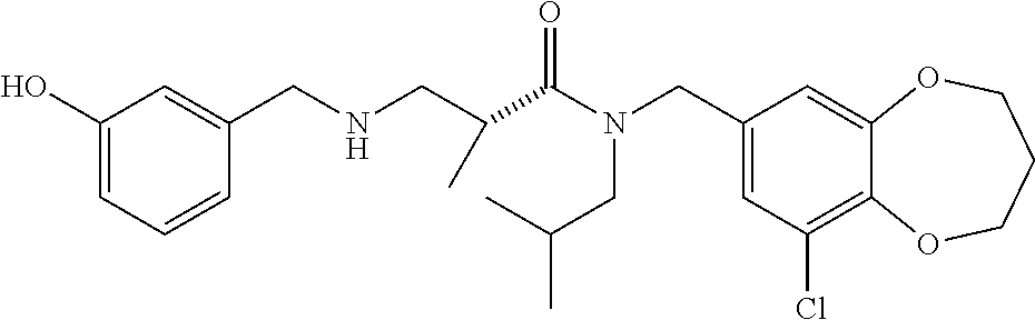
C1(CN(CC(C)C)C(=O)C(C)CNCC2=CC(O)=CC=C2)=CC(Cl)=C2C(=C1)OCCCO2
